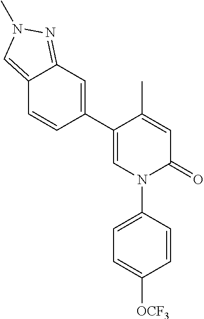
C1=C(C)C(C2=CC3=NN(C)C=C3C=C2)=CN(C2=CC=C([OCF3])C=C2)C1=O
